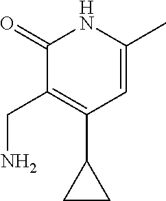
C1(=O)C(CN)=C(C2CC2)C=C(C)N1
